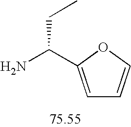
C1=C(C(N)CC)OC=C1
